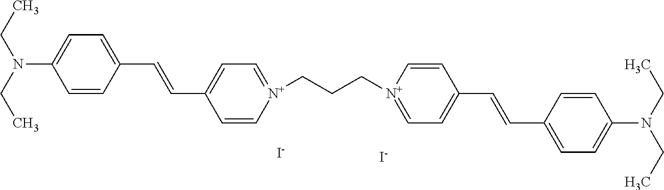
C1=CC(C=CC2=CC=[N+](CCC[N+]3=CC=C(C=CC4=CC=C(N(CC)CC)C=C4)C=C3)C=C2)=CC=C1N(CC)CC.[I-].[I-]
